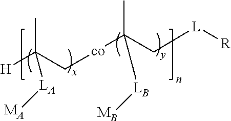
CC(C[co]C(C)(C[L][R])[LB][MB])([H])[LA][MA]
